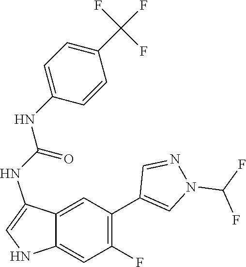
C12=CC(F)=C(C3=CN(C(F)F)N=C3)C=C1C(NC(NC1=CC=C(C(F)(F)F)C=C1)=O)=CN2
